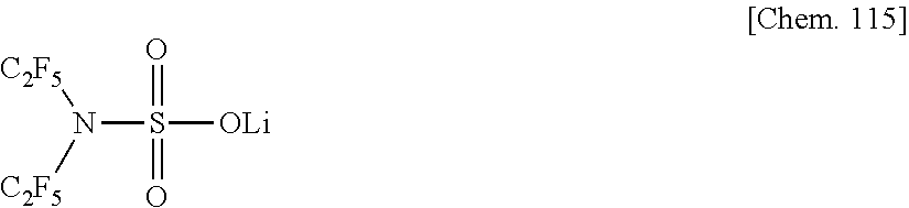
N([C2F5])(S(=O)(=O)[OLi])[C2F5]
